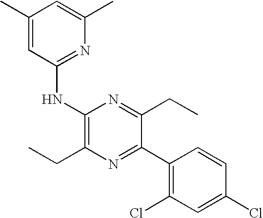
C1(NC2=NC(C)=CC(C)=C2)=C(CC)N=C(C2=C(Cl)C=C(Cl)C=C2)C(CC)=N1
